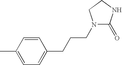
C1=CC(C)=CC=C1CCCN1C(=O)NCC1
